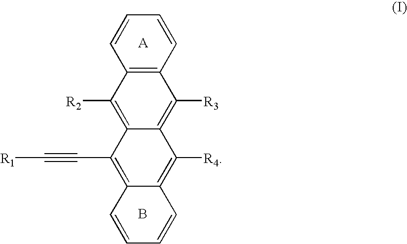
C12=C(C=CC=C1)C([R3])=C1C(=C2[R2])C(C#C[R1])=C2C(=C1[R4])C=CC=C2.B
